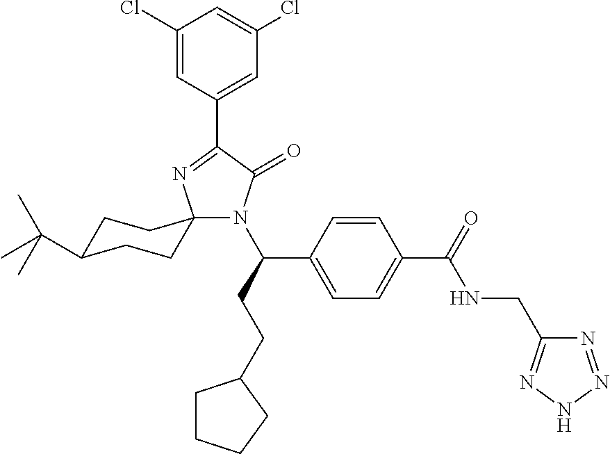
C1(Cl)=CC(C2=NC3(N(C(CCC4CCCC4)C4=CC=C(C(=O)NCC5=NNN=N5)C=C4)C2=O)CCC(C(C)(C)C)CC3)=CC(Cl)=C1
